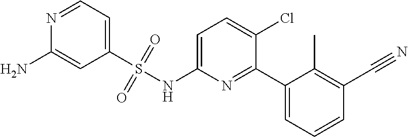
N1=CC=C(S(NC2=CC=C(Cl)C(C3=CC=CC(C#N)=C3C)=N2)(=O)=O)C=C1N
